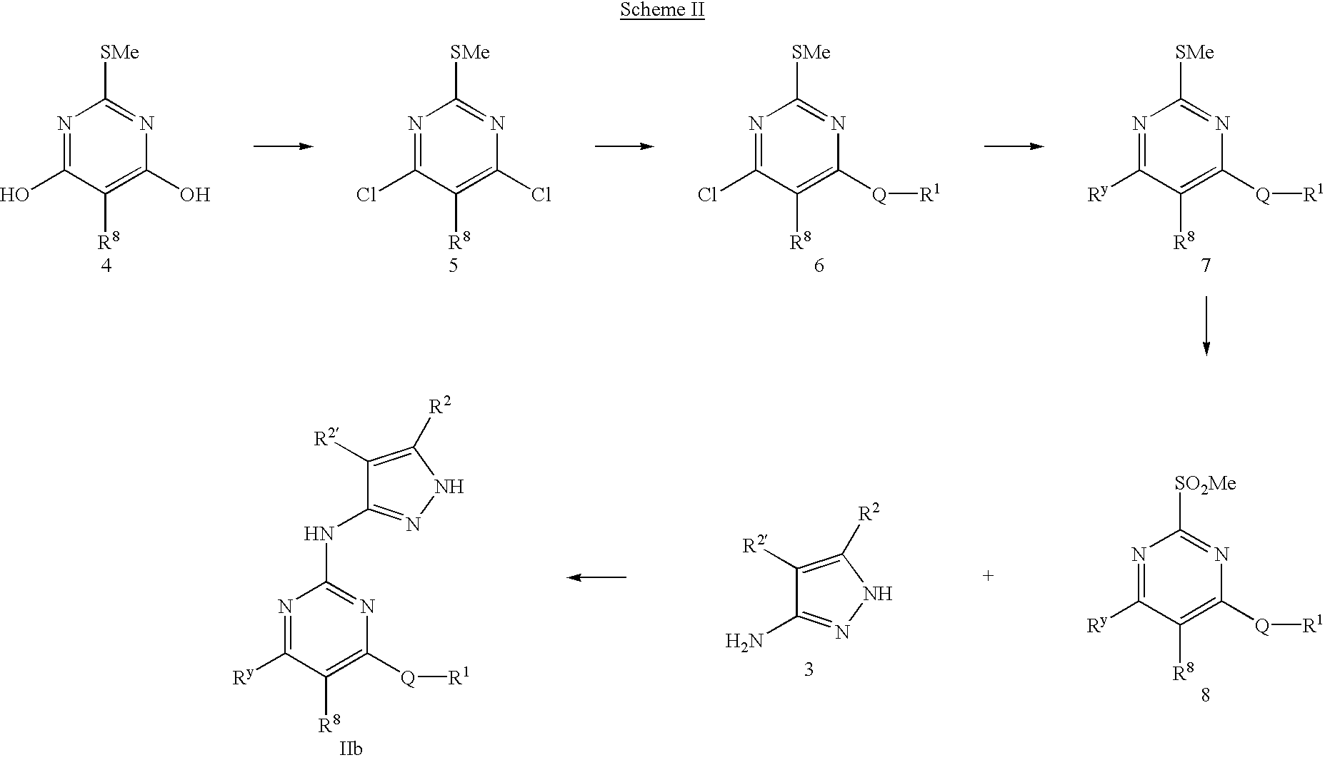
N1=C(O)C([R8])=C(O)N=C1[SMe].N1=C(Cl)C([R8])=C(Cl)N=C1[SMe].N1=C([Ry])C([R8])=C([Q][R1])N=C1[SMe].N1=C(Cl)C([R8])=C([Q][R1])N=C1[SMe].N1=C([Ry])C([R8])=C([Q][R1])N=C1[SO2Me].C1([R2])=C([R2])NN=C1N.N1=C([Ry])C([R8])=C([Q][R1])N=C1NC1=NNC([R2])=C1[R2]
